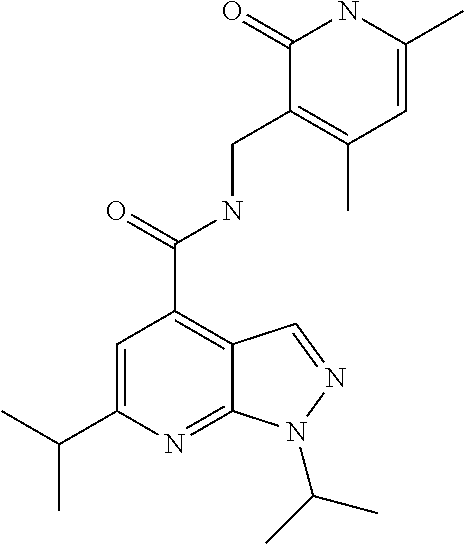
C(C1=CC(C(=O)NCC2=C(C)C=C(C)NC2=O)=C2C(=N1)N(C(C)C)N=C2)(C)C
